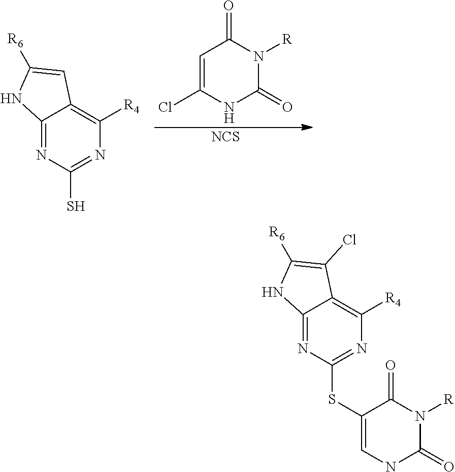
C1=C(Cl)NC(=O)N([R])C1=O.[NCS].C12=NC(S)=NC([R4])=C1C=C([R6])N2.C12=NC(SC3=CNC(=O)N([R])C3=O)=NC([R4])=C1C(Cl)=C([R6])N2
